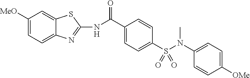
C1([MeO])=CC=C2C(=C1)SC(NC(C1=CC=C(S(N(C3=CC=C([OMe])C=C3)C)(=O)=O)C=C1)=O)=N2
